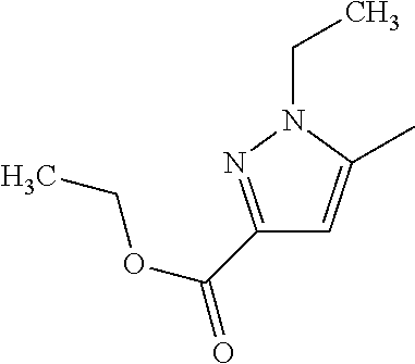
C1=C(C)N(CC)N=C1C(OCC)=O
